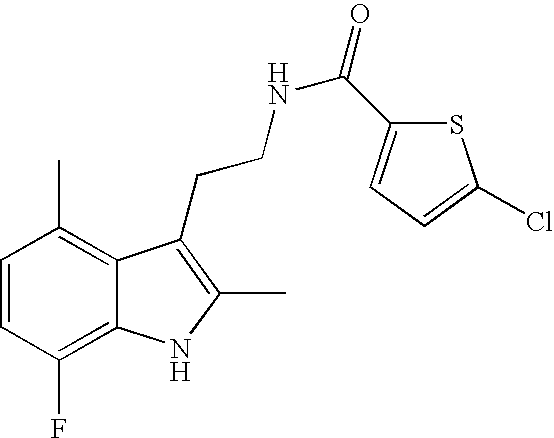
C1=CC(F)=C2C(=C1C)C(CCNC(=O)C1=CC=C(Cl)S1)=C(C)N2
